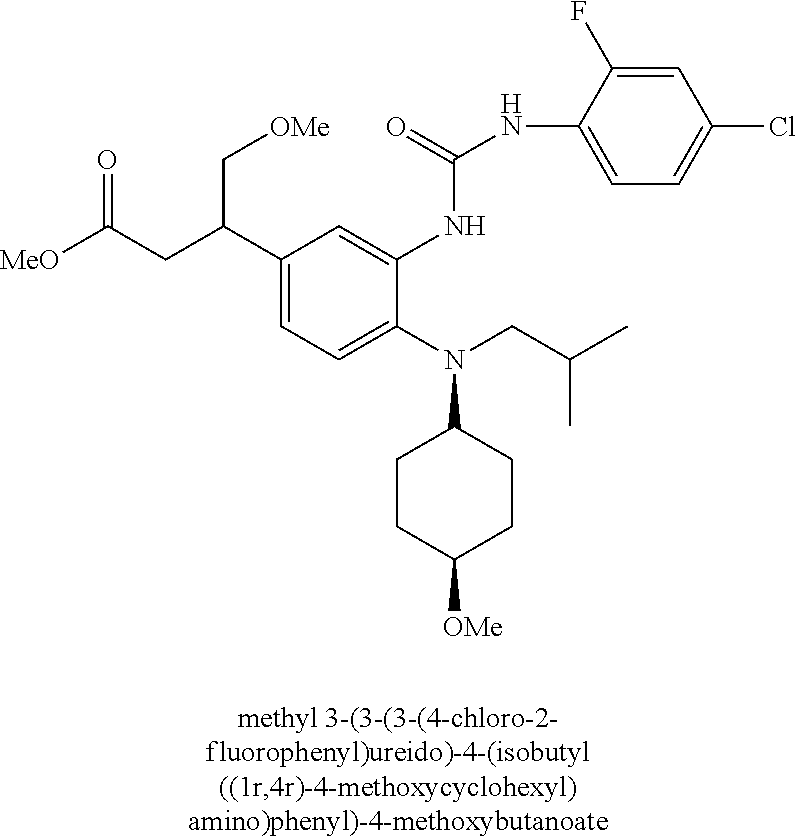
[MeO]C(CC(C1=CC=C(N(CC(C)C)C2CCC([OMe])CC2)C(NC(NC2=CC=C(Cl)C=C2F)=O)=C1)C[OMe])=O
